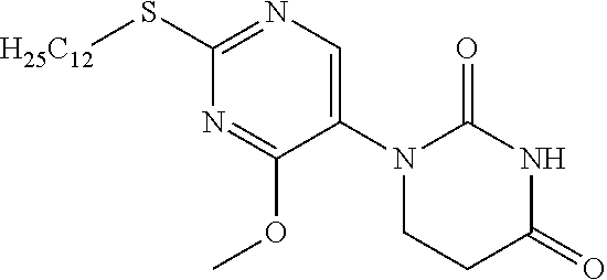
[H25C12]SC1=NC=C(N2CCC(=O)NC2=O)C(OC)=N1
